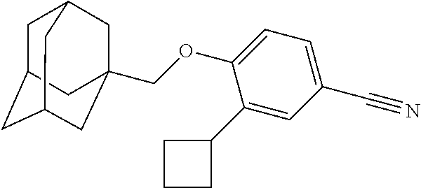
C(OC1=CC=C(C#N)C=C1C1CCC1)C12CC3CC(CC(C1)C3)C2
